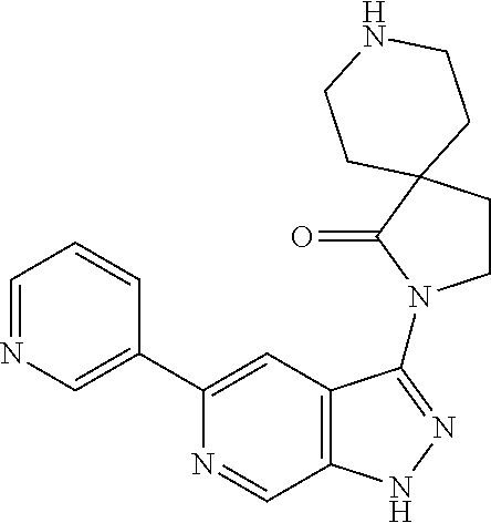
C1(C2=CN=CC=C2)=CC2=C(C=N1)NN=C2N1CCC2(C1=O)CCNCC2
